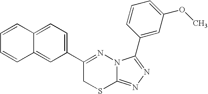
C12=CC=C(C3=NN4C(=NN=C4C4=CC(OC)=CC=C4)SC3)C=C1C=CC=C2
